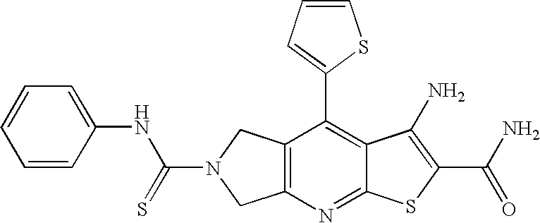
C12=C(N=C3C(=C1C1=CC=CS1)C(N)=C(C(N)=O)S3)CN(C(=S)NC1=CC=CC=C1)C2
